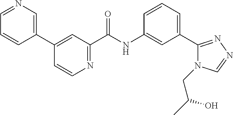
N1=CC=CC(C2=CC(C(NC3=CC(C4=NN=CN4CC(C)O)=CC=C3)=O)=NC=C2)=C1
